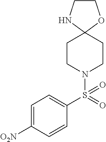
C1CNC2(O1)CCN(S(C1=CC=C([O2N])C=C1)(=O)=O)CC2
